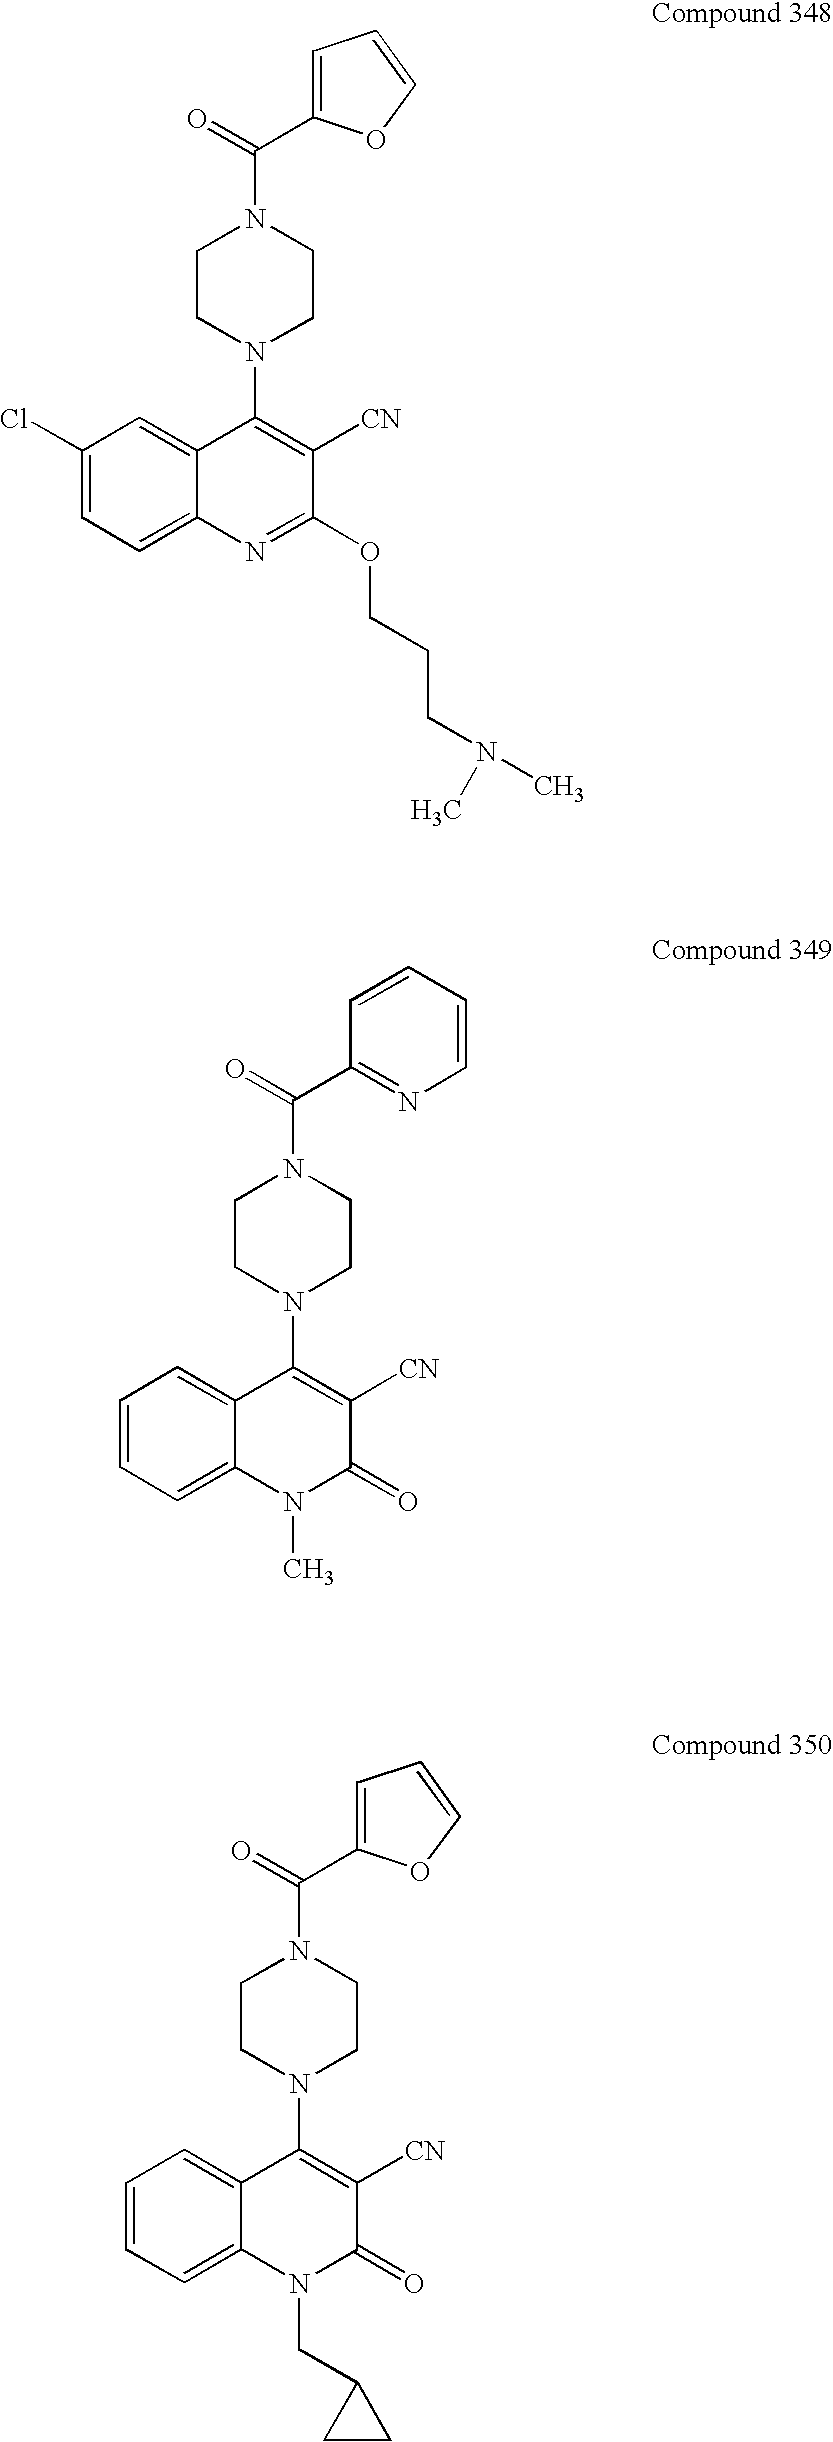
C(=O)(N1CCN(C2=C([CN])C(=O)N(C)C3=CC=CC=C23)CC1)C1=NC=CC=C1.C(=O)(N1CCN(C2=C([CN])C(=O)N(CC3CC3)C3=CC=CC=C23)CC1)C1=CC=CO1.C(=O)(N1CCN(C2=C([CN])C(OCCCN(C)C)=NC3=CC=C(Cl)C=C23)CC1)C1=CC=CO1
